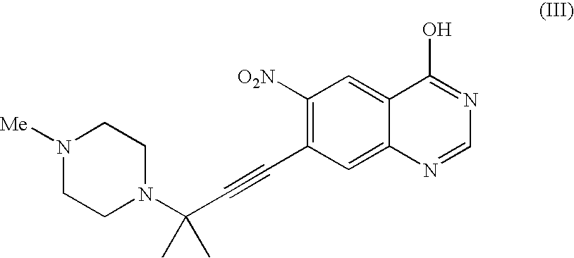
N1([Me])CCN(C(C#CC2=C([O2N])C=C3C(=C2)N=CN=C3O)(C)C)CC1
